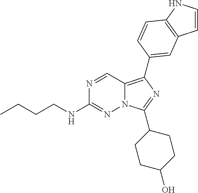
N1=CC2=C(C3=CC4=C(NC=C4)C=C3)N=C(C3CCC(O)CC3)N2N=C1NCCCC
